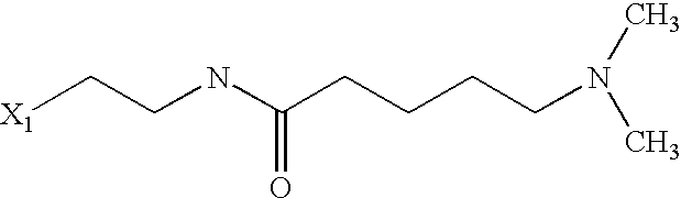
[X1]CCNC(CCCCN(C)C)=O
